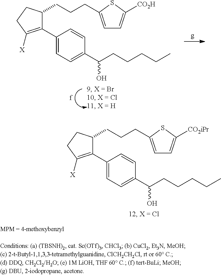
C1(C2=CC=C(C(CCCCC)O)C=C2)=C([X])CCC1CCCC1=CC=C([CO2H])S1.C1(C2=CC=C(C(CCCCC)O)C=C2)=C([X])CCC1CCCC1=CC=C([CO2iPr])S1
